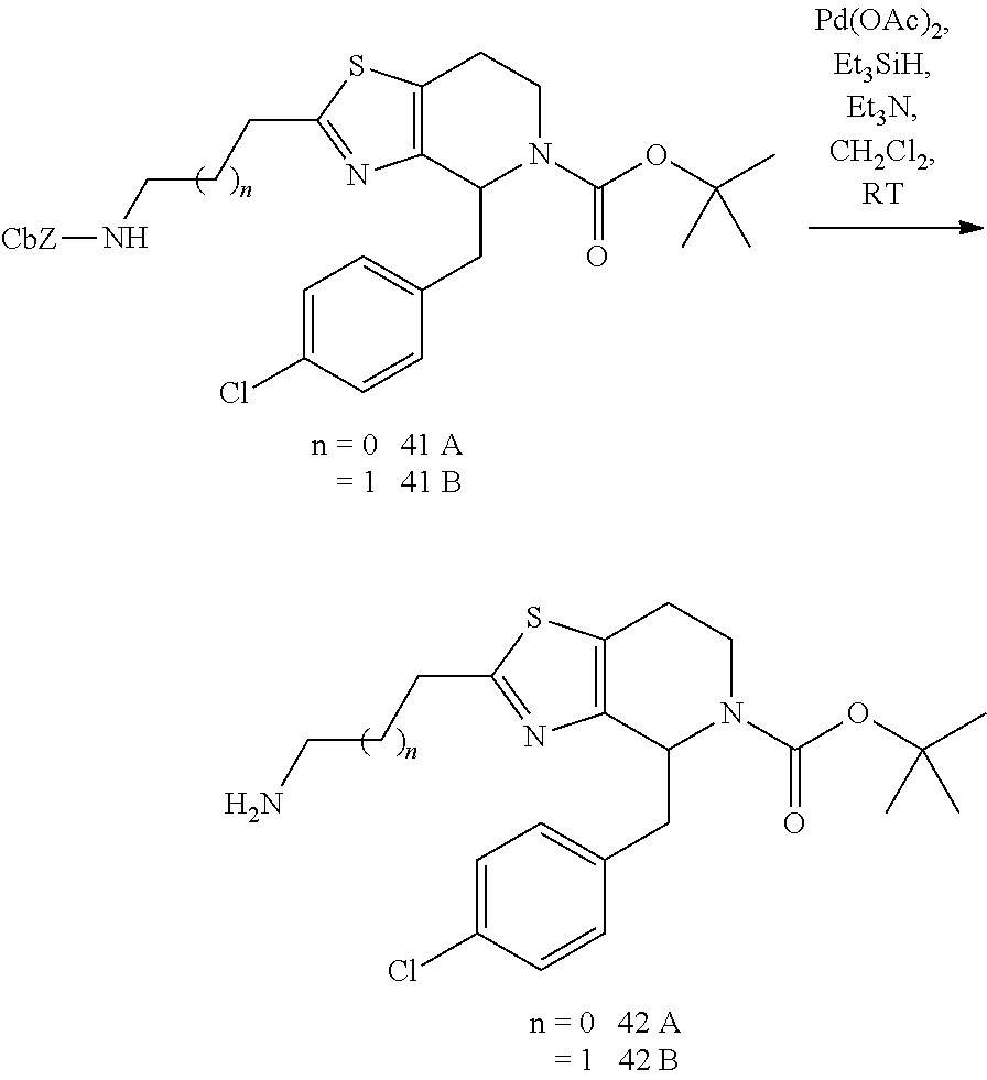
C12=C(CCN(C(OC(C)(C)C)=O)C1CC1=CC=C(Cl)C=C1)SC(CCCN[CbZ])=N2.C12=C(CCN(C(OC(C)(C)C)=O)C1CC1=CC=C(Cl)C=C1)SC(CCCN)=N2
